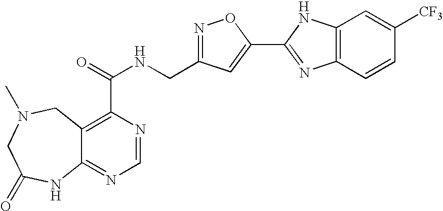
C12=NC=NC(C(=O)NCC3=NOC(C4=NC5=C(N4)C=C([CF3])C=C5)=C3)=C1CN(C)CC(=O)N2
